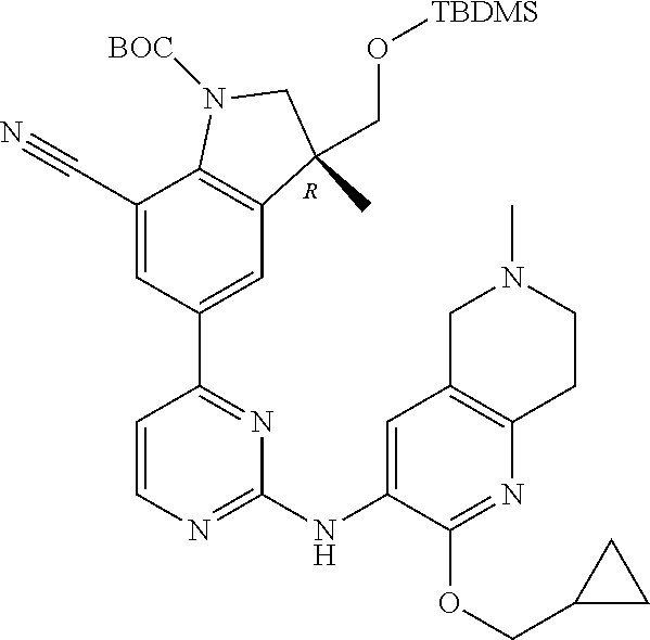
C1=CN=C(NC2=CC3=C(N=C2OCC2CC2)CCN(C)C3)N=C1C1=CC2=C(C(C#N)=C1)N([BOC])CC2(C)CO[TBDMS].[R]
